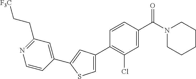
C1(C2=C(Cl)C=C(C(N3CCCCC3)=O)C=C2)=CSC(C2=CC(CC[F3C])=NC=C2)=C1
